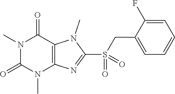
N1(C)C(=O)N(C)C2=C(C1=O)N(C)C(S(=O)(CC1=CC=CC=C1F)=O)=N2
